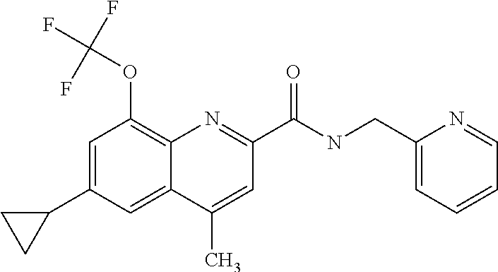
C1(C)=CC(C(=O)NCC2=CC=CC=N2)=NC2=C(OC(F)(F)F)C=C(C3CC3)C=C12
